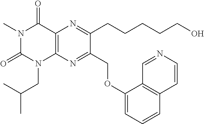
N1(C)C(=O)N(CC(C)C)C2=C(C1=O)N=C(CCCCCO)C(COC1=CC=CC3=C1C=NC=C3)=N2
